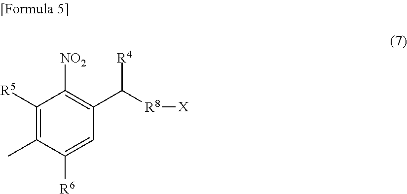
C1([R5])=C(C)C([R6])=CC(C([R8][X])[R4])=C1[NO2]
